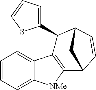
C1=CC=C2C(=C1)C1=C([NMe]2)C2C=CC(C1C1=CC=CS1)C2
